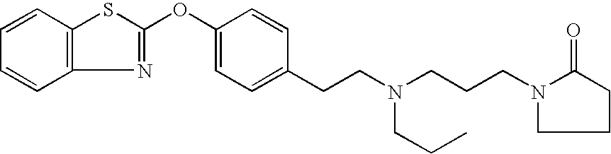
C1=CC2=C(C=C1)N=C(OC1=CC=C(CCN(CCCN3C(=O)CCC3)CCC)C=C1)S2
